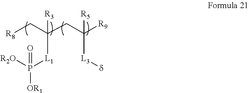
C(C(CC([R9])([R5])[L3][d])([R3])[L1]P([OR1])([R2O])=O)[R8]
